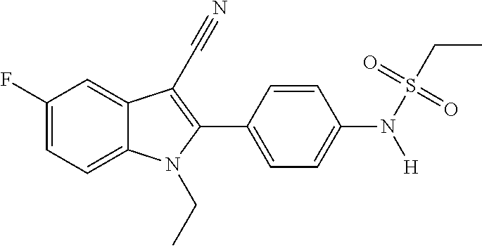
C1(F)=CC=C2C(=C1)C(C#N)=C(C1=CC=C(N(S(CC)(=O)=O)[H])C=C1)N2CC
